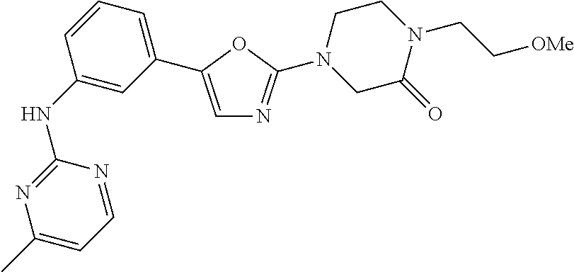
C1=C(C2=CC=CC(NC3=NC(C)=CC=N3)=C2)OC(N2CC(=O)N(CC[OMe])CC2)=N1
